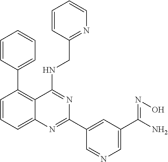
C1=CC(C2=C3C(=CC=C2)N=C(C2=CC(C(N)=NO)=CN=C2)N=C3NCC2=NC=CC=C2)=CC=C1
